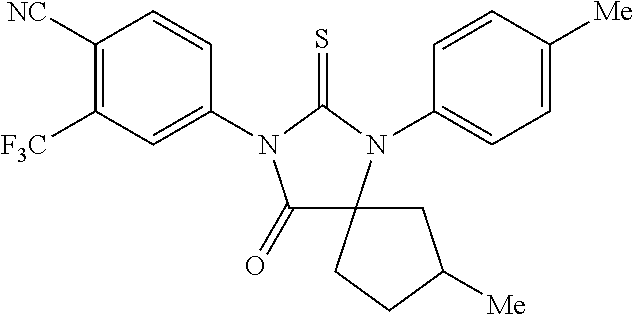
C1(=O)C2(N(C3=CC=C([Me])C=C3)C(=S)N1C1=CC([F3C])=C([NC])C=C1)CCC([Me])C2
